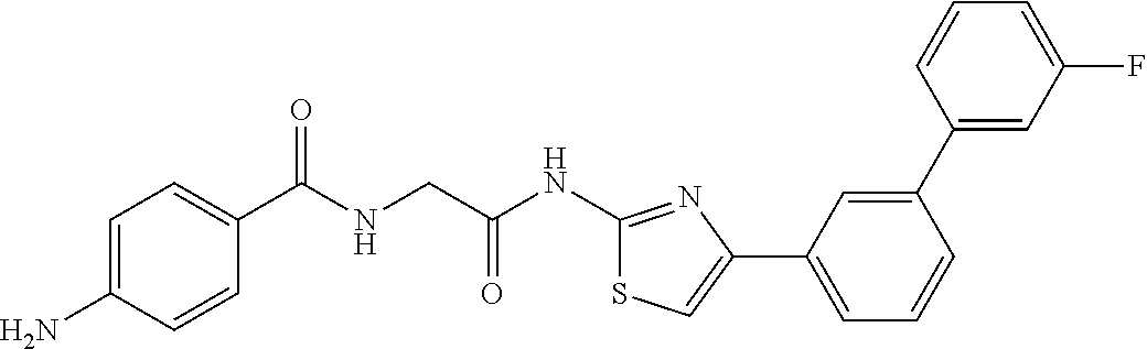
C1=C(N)C=CC(C(NCC(NC2=NC(C3=CC=CC(C4=CC(F)=CC=C4)=C3)=CS2)=O)=O)=C1
